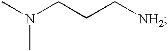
CN(CCC[NH2])C
